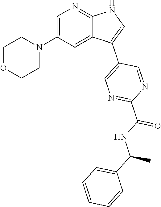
C1OCCN(C2=CN=C3C(=C2)C(C2=CN=C(C(NC(C4=CC=CC=C4)C)=O)N=C2)=CN3)C1
